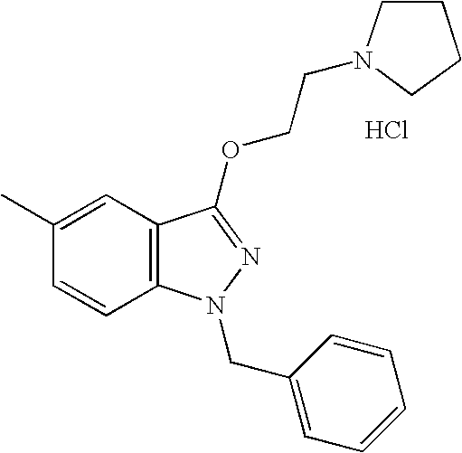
C1=C(C)C=CC2=C1C(OCCN1CCCC1)=NN2CC1=CC=CC=C1.Cl
